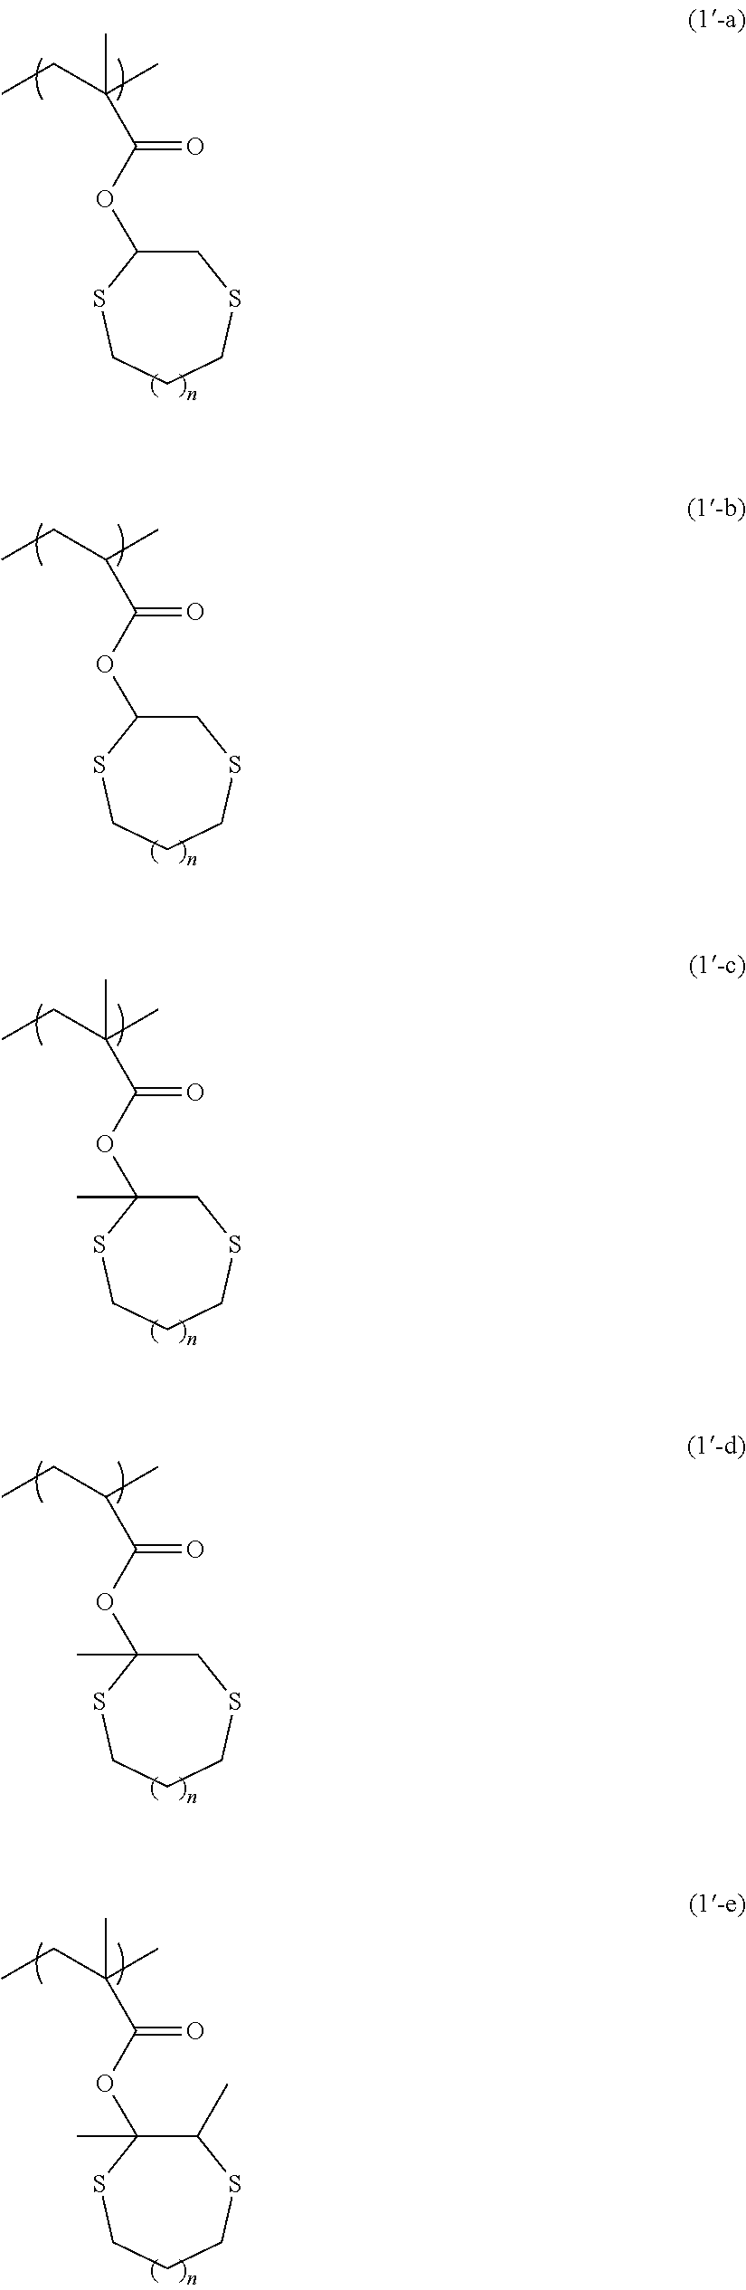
CCC(C)(C)C(OC1CSCCCS1)=O.CCC(C)C(OC1CSCCCS1)=O.CCC(C)(C(OC1(C)CSCCCS1)=O)C.CCC(C)C(OC1(C)CSCCCS1)=O.CCC(C)(C(OC1(C)C(C)SCCCS1)=O)C
